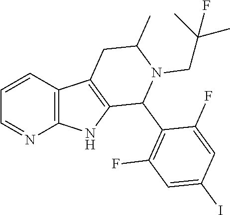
C1=CC2=C(N=C1)NC1=C2CC(C)N(CC(C)(C)F)C1C1=C(F)C=C(I)C=C1F
